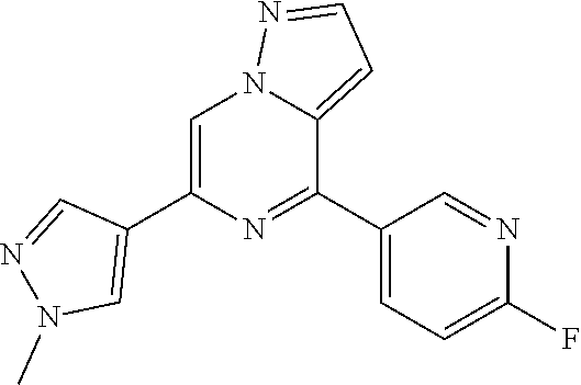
C1=C(C2=CN(C)N=C2)N=C(C2=CC=C(F)N=C2)C2=CC=NN12
